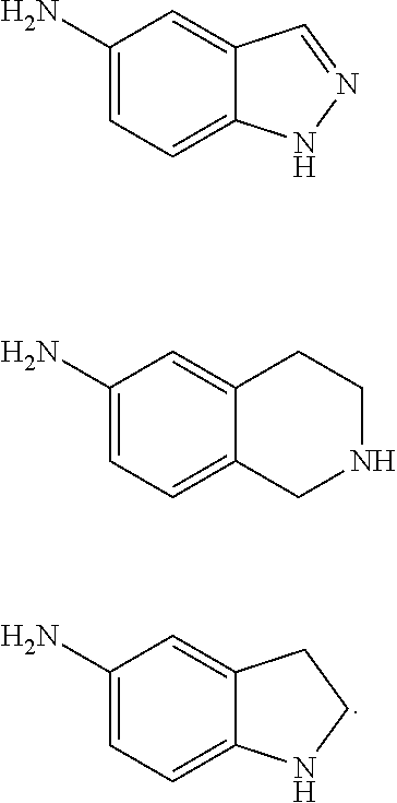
C1(N)=CC=C2C(=C1)CCN2.C1(N)=CC=C2C(=C1)C=NN2.C1(N)=CC=C2C(=C1)CCNC2
